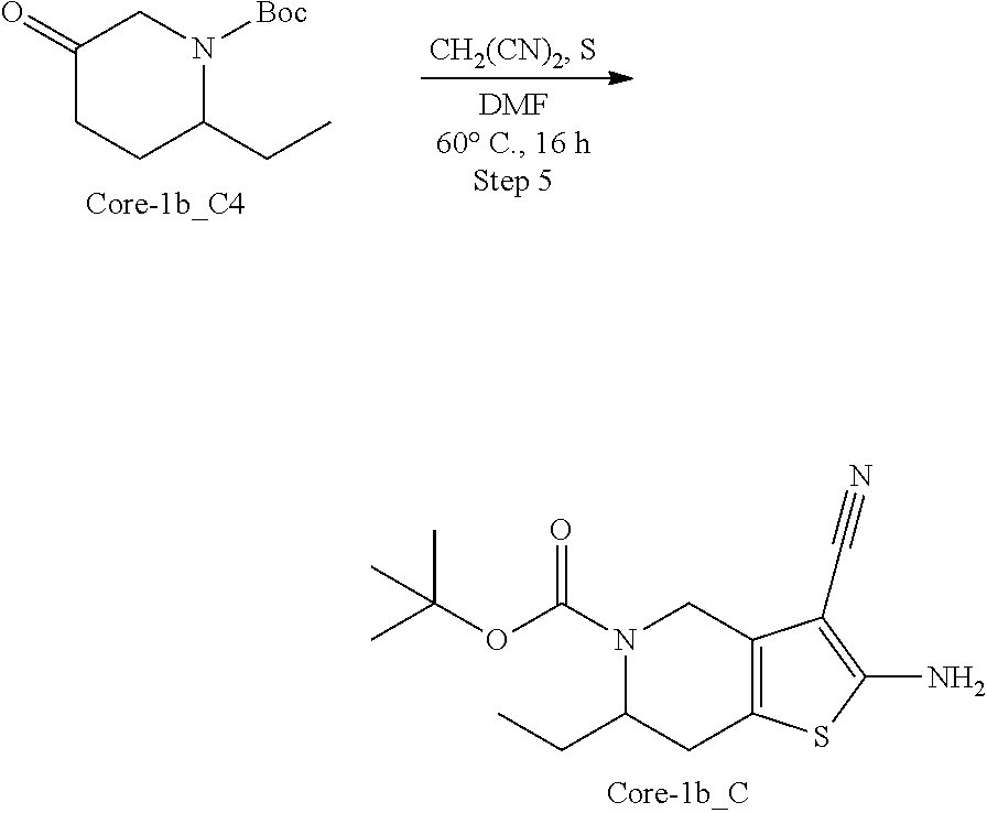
N1(C(=O)OC(C)(C)C)C(CC)CC2=C(C1)C(C#N)=C(N)S2.C1(CC)N([Boc])CC(=O)CC1
